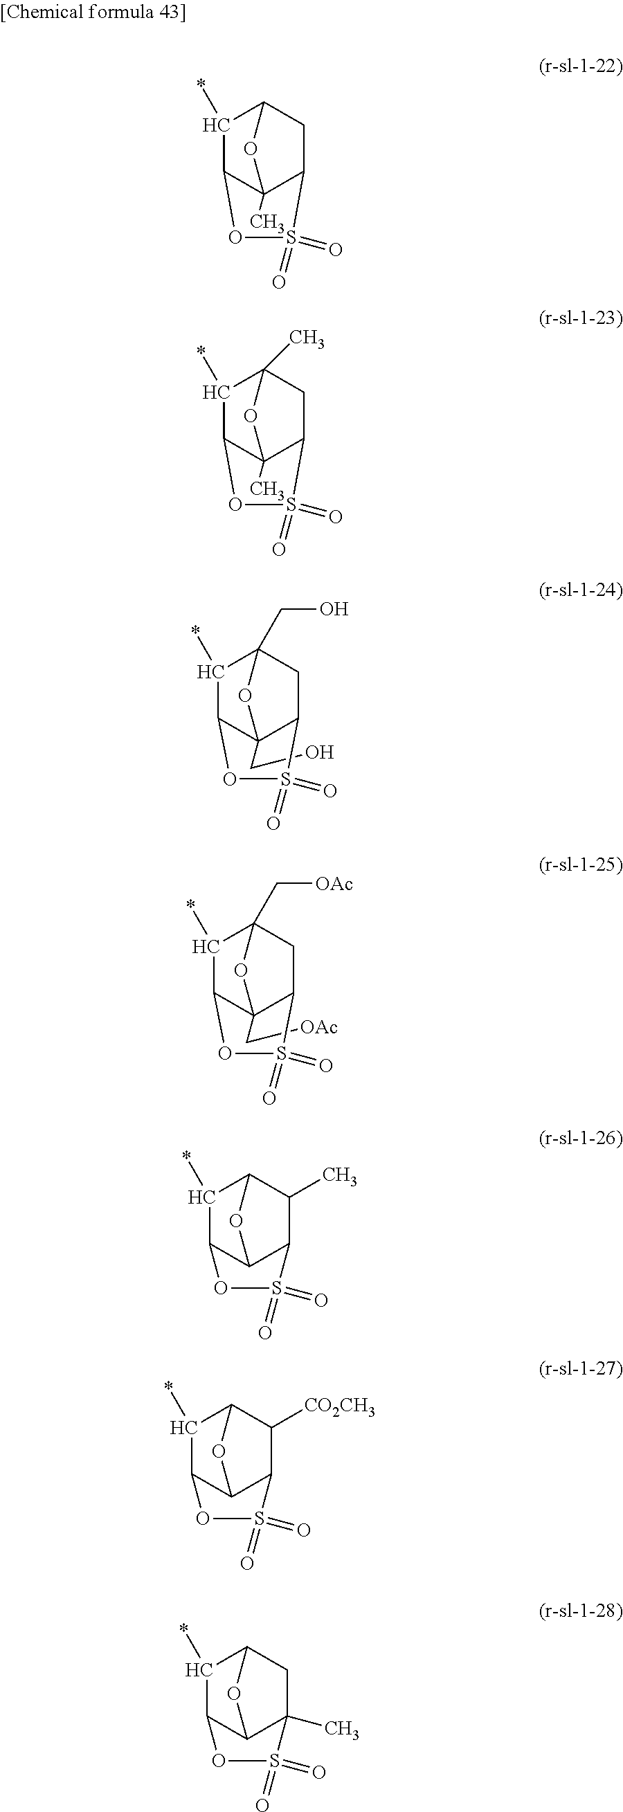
C1C2C(*)C3C(C)(C1S(=O)(=O)O3)O2.C1C2(C)C(*)C3C(C)(C1S(=O)(=O)O3)O2.C(C12C3C(*)C(CO)(CC1S(=O)(=O)O3)O2)O.C(C12C3C(*)C(C[OAc])(CC1S(=O)(=O)O3)O2)[OAc].C1(C)C2C(*)C3C(C1S(=O)(=O)O3)O2.C1([CO2CH3])C2C(*)C3C(C1S(=O)(=O)O3)O2.C1C2C(*)C3C(C1(C)S(=O)(=O)O3)O2
